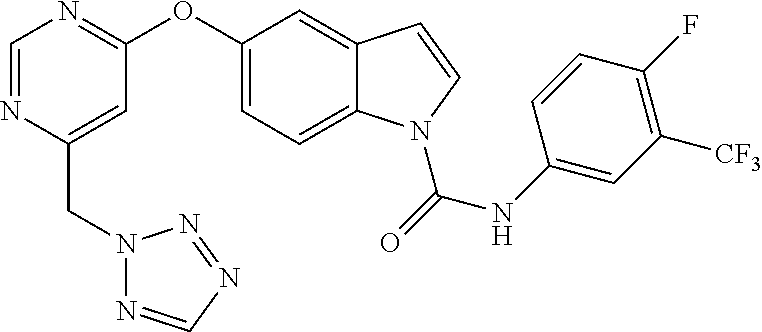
O(C1=CC=C2C(=C1)C=CN2C(=O)NC1=CC([CF3])=C(F)C=C1)C1=NC=NC(CN2N=CN=N2)=C1
